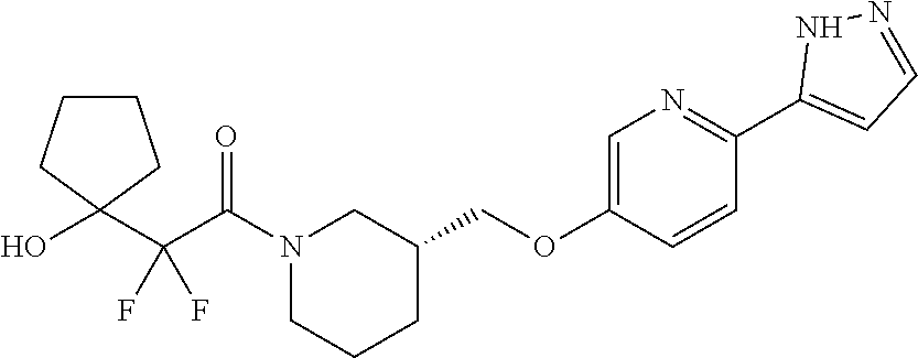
N1(C(C(C2(O)CCCC2)(F)F)=O)CCCC(COC2=CN=C(C3=CC=NN3)C=C2)C1
